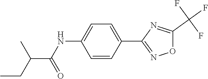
C1=CC(C2=NOC(C(F)(F)F)=N2)=CC=C1NC(C(C)CC)=O
